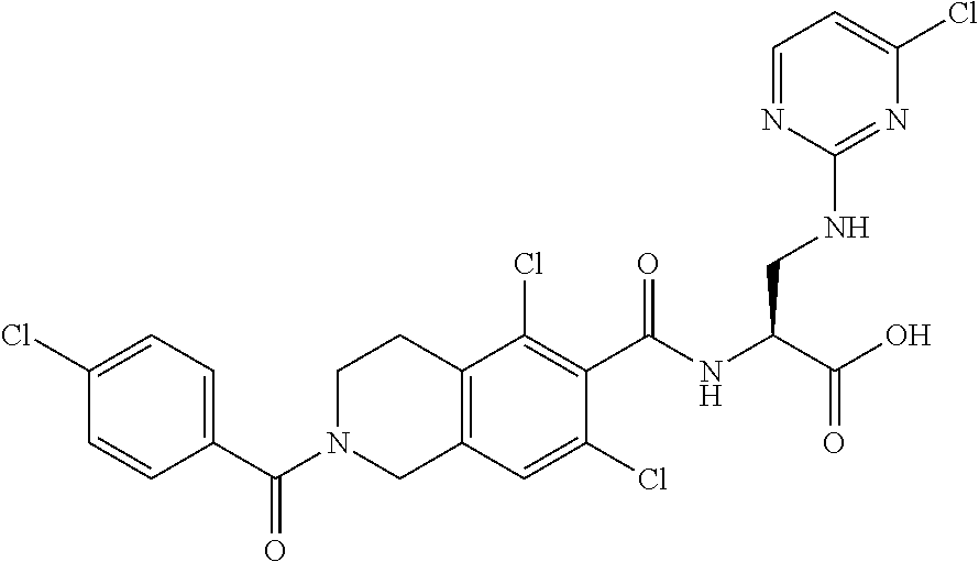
C1(C(=O)N2CC3=C(CC2)C(Cl)=C(C(=O)NC(CNC2=NC(Cl)=CC=N2)C(O)=O)C(Cl)=C3)=CC=C(Cl)C=C1
